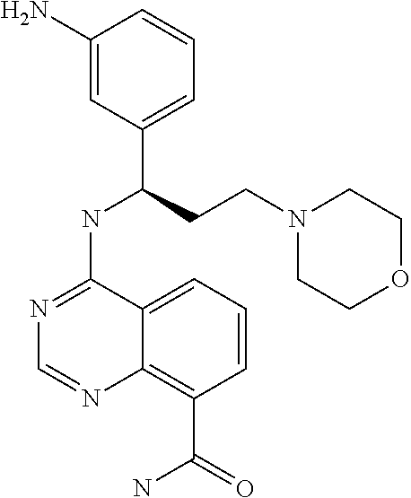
C1(N)=CC(C(NC2=NC=NC3=C(C(=O)N)C=CC=C23)CCN2CCOCC2)=CC=C1
